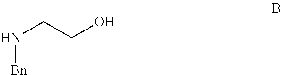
N(CCO)[Bn]
